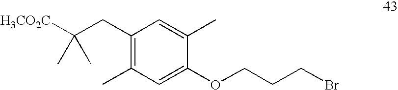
C1(CC([H3CO2C])(C)C)=C(C)C=C(OCCCBr)C(C)=C1
